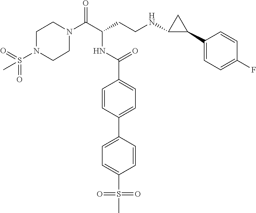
C1N(C(C(CCNC2C(C3=CC=C(F)C=C3)C2)NC(C2=CC=C(C3=CC=C(S(C)(=O)=O)C=C3)C=C2)=O)=O)CCN(S(=O)(=O)C)C1
